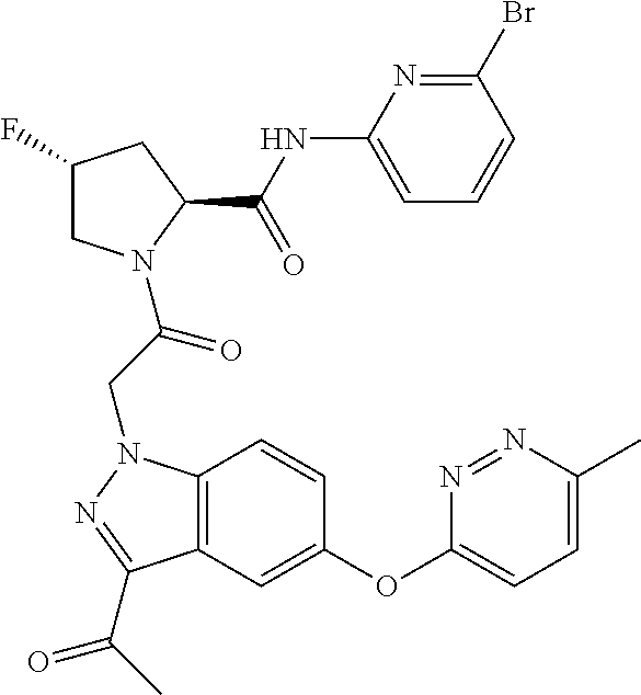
C1(F)CN(C(CN2C3=C(C=C(OC4=CC=C(C)N=N4)C=C3)C(C(C)=O)=N2)=O)C(C(NC2=CC=CC(Br)=N2)=O)C1
